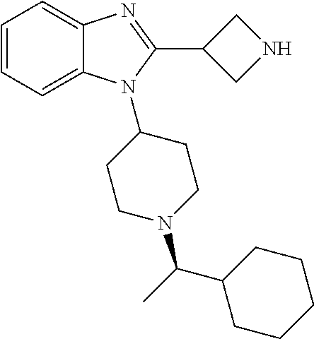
C1=CC=C2C(=C1)N=C(C1CNC1)N2C1CCN(C(C2CCCCC2)C)CC1
